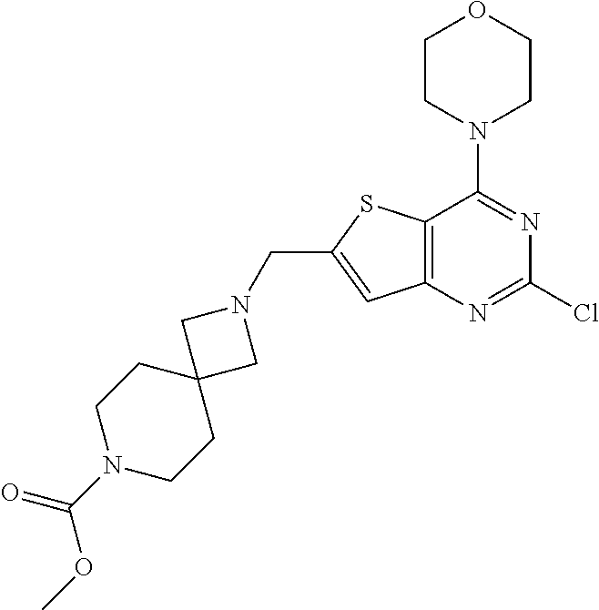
C1CN(C2=NC(Cl)=NC3=C2SC(CN2CC4(C2)CCN(C(=O)OC)CC4)=C3)CCO1
